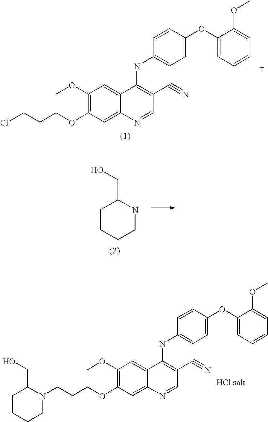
ClCCCOC1=C(OC)C=C2C(=C1)N=CC(C#N)=C2NC1=CC=C(OC2=CC=CC=C2OC)C=C1.C1CCCNC1CO.N1(CCCOC2=C(OC)C=C3C(=C2)N=CC(C#N)=C3NC2=CC=C(OC3=CC=CC=C3OC)C=C2)C(CO)CCCC1
